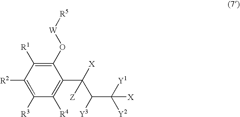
C1(O[W][R5])=C([R1])C([R2])=C([R3])C([R4])=C1C(C(C([Y2])([Y1])[X])[Y3])([Z])[X]
